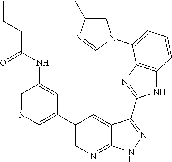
C1=NC=C(C2=CN=C3C(=C2)C(C2=NC4=C(N2)C=CC=C4N2C=C(C)N=C2)=NN3)C=C1NC(CCC)=O
